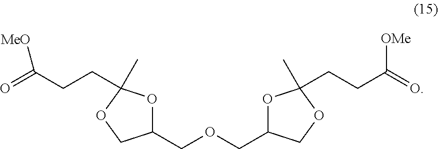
O1C(COCC2OC(C)(CCC(=O)[MeO])OC2)COC1(C)CCC(=O)[OMe]
